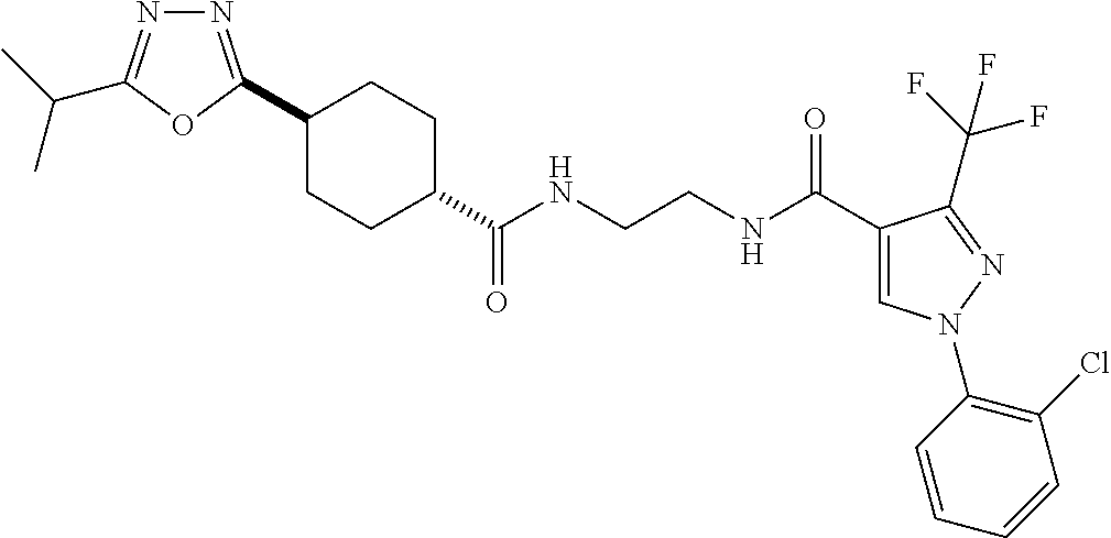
C1(C2=NN=C(C(C)C)O2)CCC(C(NCCNC(C2=CN(C3=C(Cl)C=CC=C3)N=C2C(F)(F)F)=O)=O)CC1
